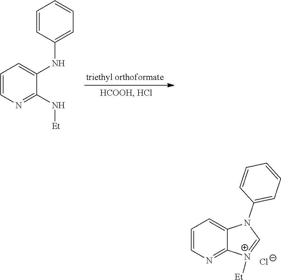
C1=CC=C(NC2=CC=CN=C2[NH][Et])C=C1.C1=CN=C2C(=C1)N(C1=CC=CC=C1)C=[N+]2[Et].[Cl-]
